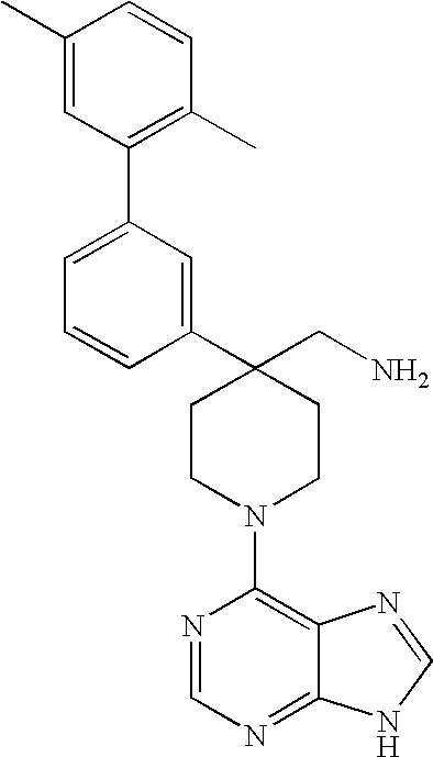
C1(C2=CC(C3=C(C)C=CC(C)=C3)=CC=C2)(CN)CCN(C2=C3C(=NC=N2)NC=N3)CC1
